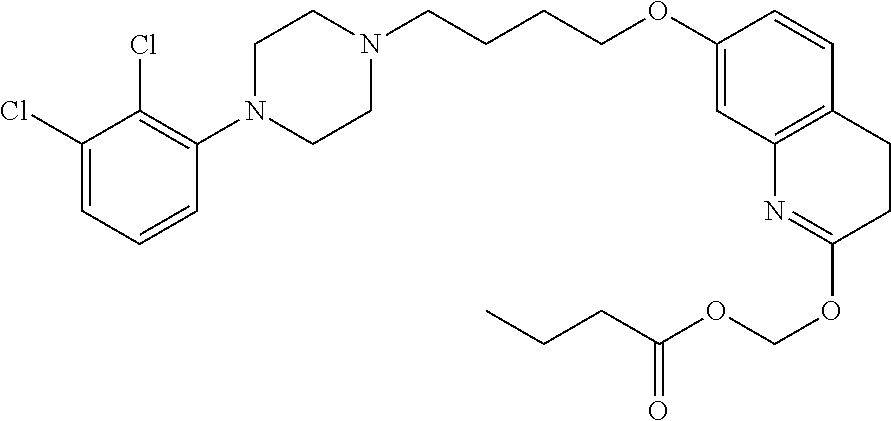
C1(Cl)=CC=CC(N2CCN(CCCCOC3=CC4=C(C=C3)CCC(OCOC(CCC)=O)=N4)CC2)=C1Cl
